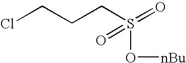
ClCCCS(O[nBu])(=O)=O
